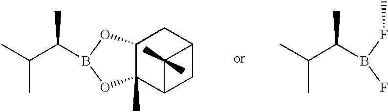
C(C)(C)C(C)B1OC2C(C)(O1)C1CC(C2)C1(C)C.C(C)(C)C(C)B(FC)F
